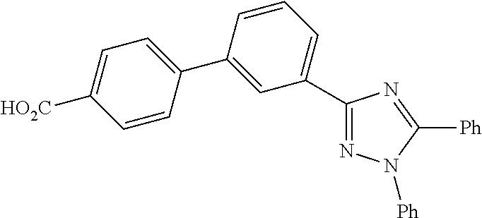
C1=CC(C2=CC(C3=NN([Ph])C([Ph])=N3)=CC=C2)=CC=C1[HO2C]
